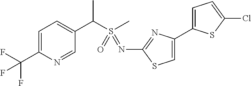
C1=C(C(F)(F)F)N=CC(C(S(C)(=O)=NC2=NC(C3=CC=C(Cl)S3)=CS2)C)=C1
